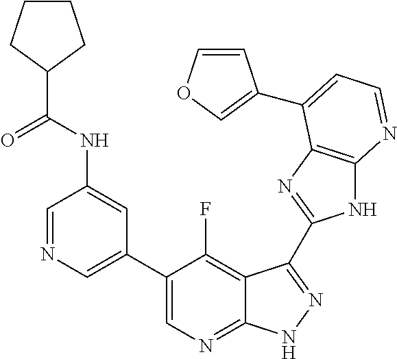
C1=NC=C(C2=CN=C3C(=C2F)C(C2=NC4=C(N2)N=CC=C4C2=COC=C2)=NN3)C=C1NC(C1CCCC1)=O
